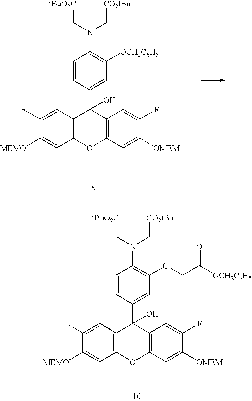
C1=CC(C2(O)C3=C(OC4=C2C=C(F)C([OMEM])=C4)C=C([MEMO])C(F)=C3)=CC(OCC([OCH2C6H5])=O)=C1N(C[CO2tBu])C[tBuO2C].C1=CC(C2(O)C3=C(OC4=C2C=C(F)C([OMEM])=C4)C=C([MEMO])C(F)=C3)=CC([OCH2C6H5])=C1N(C[CO2tBu])C[tBuO2C]
